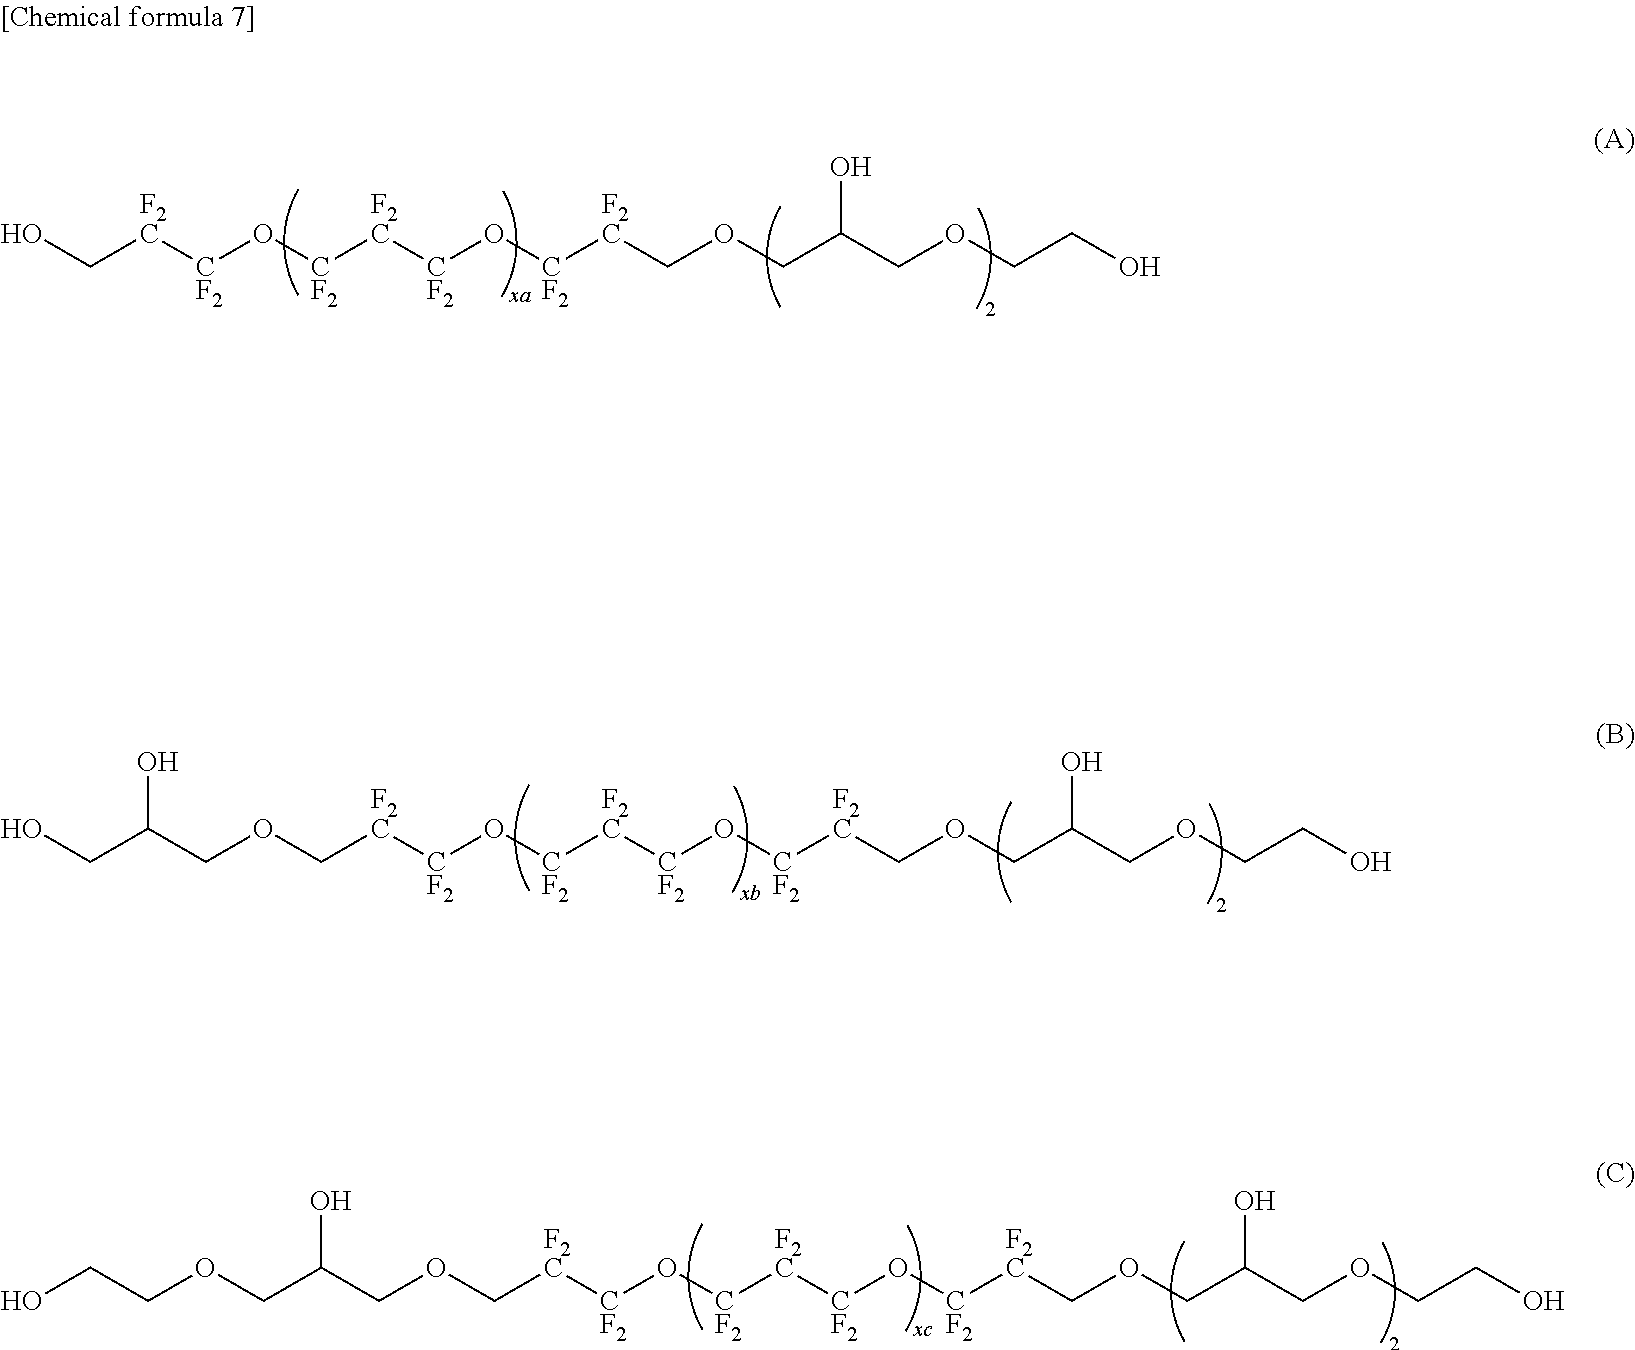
OCCOCC(COC[F2C][CF2]O[CF2][F2C][CF2]O[CF2][F2C]COCC(COCCO)O)O.OCC(COC[F2C][CF2]O[CF2][F2C][CF2]O[CF2][F2C]COCC(COCCO)O)O.OC[F2C][CF2]O[CF2][F2C][CF2]O[CF2][F2C]COCC(COCCO)O
